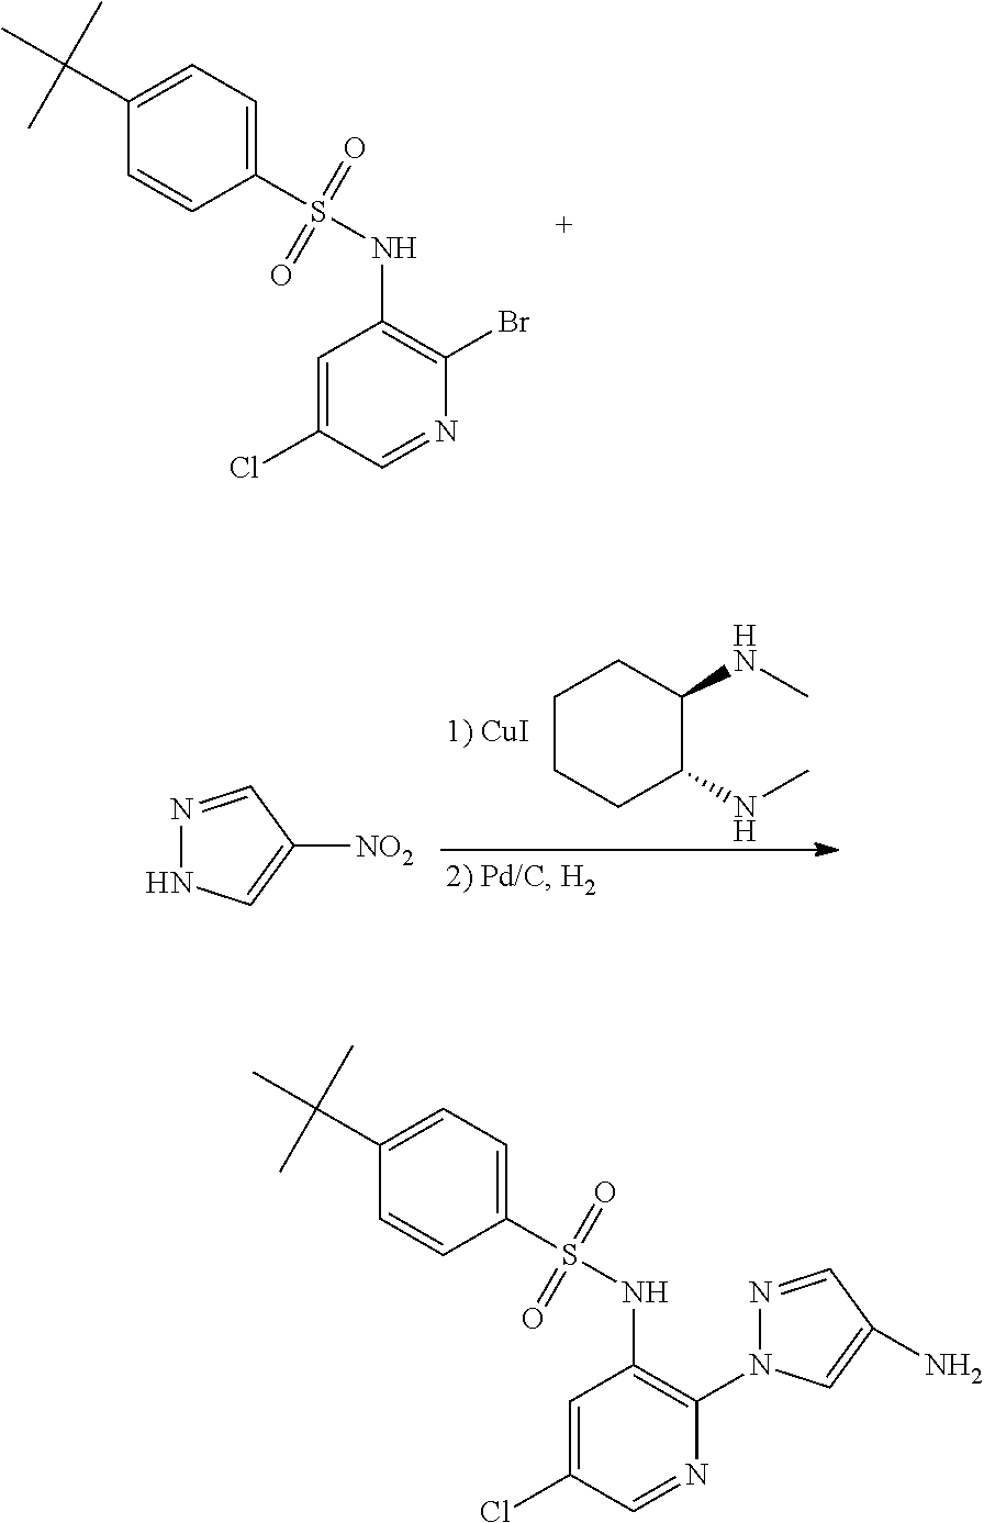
C1=C(Cl)C=NC(N2N=CC(N)=C2)=C1NS(C1=CC=C(C(C)(C)C)C=C1)(=O)=O.C1=C(Cl)C=NC(Br)=C1NS(C1=CC=C(C(C)(C)C)C=C1)(=O)=O.N1=CC([NO2])=CN1.C1CCC(NC)C(NC)C1
